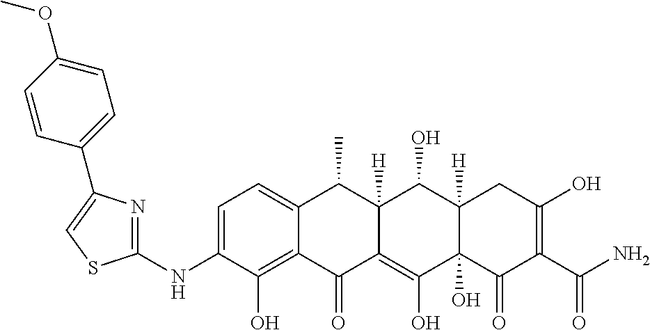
C1=C(NC2=NC(C3=CC=C(OC)C=C3)=CS2)C(O)=C2C(=C1)C(C)C1([H])C(=C(O)C3(O)C([H])(C1O)CC(O)=C(C(N)=O)C3=O)C2=O
